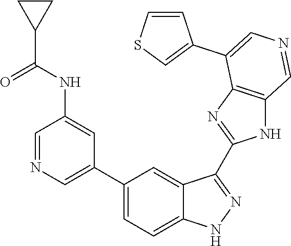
C1(C2=CN=CC(NC(C3CC3)=O)=C2)=CC=C2C(=C1)C(C1=NC3=C(N1)C=NC=C3C1=CSC=C1)=NN2
